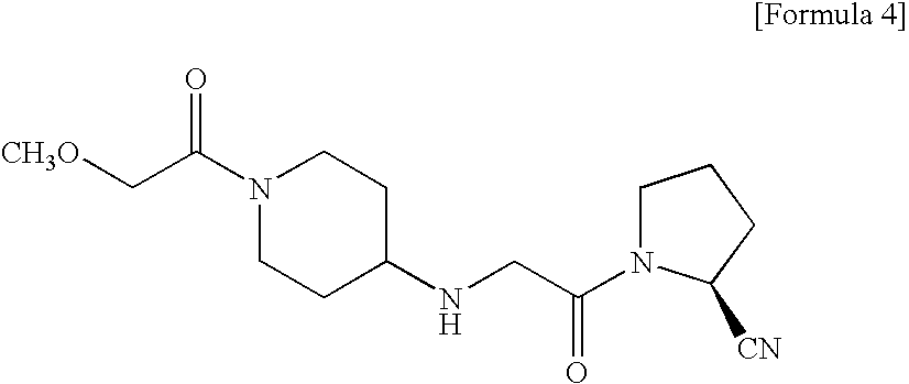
N1(C(C[CH3O])=O)CCC(NCC(N2CCCC2[CN])=O)CC1
